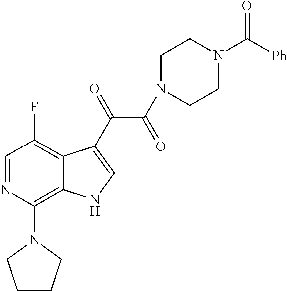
C1(N2CCCC2)=C2C(=C(F)C=N1)C(C(=O)C(=O)N1CCN(C([Ph])=O)CC1)=CN2
